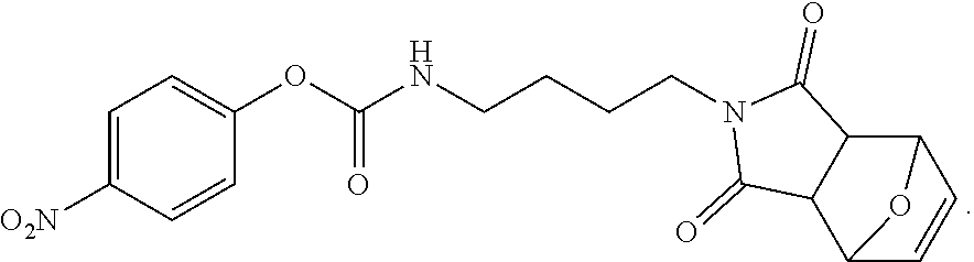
C1=C([O2N])C=CC(OC(NCCCCN2C(=O)C3C(C2=O)C2C=CC3O2)=O)=C1
